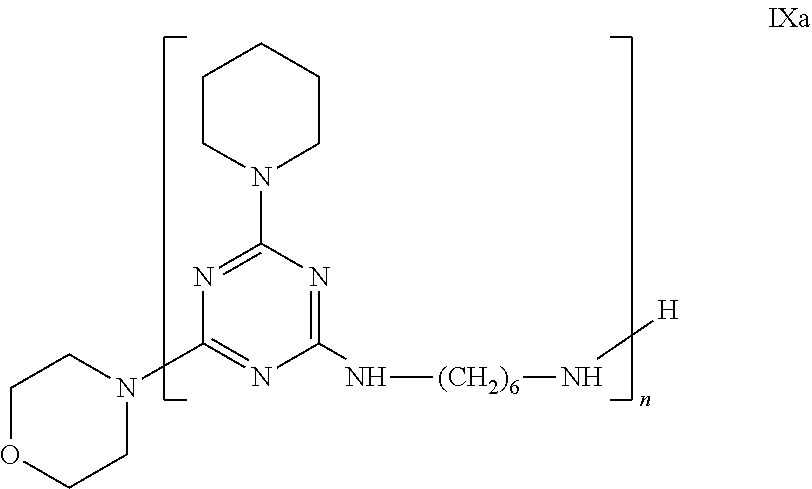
C1(N2CCOCC2)=NC(N[(CH2)6]N[H])=NC(N2CCCCC2)=N1
